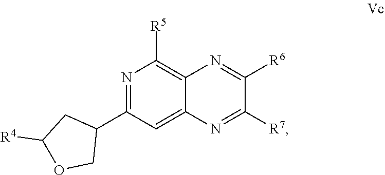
N1=C(C2CC([R4])OC2)C=C2C(=C1[R5])N=C([R6])C([R7])=N2
